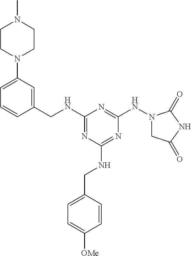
C1(NCC2=CC(N3CCN(C)CC3)=CC=C2)=NC(NCC2=CC=C([OMe])C=C2)=NC(NN2CC(=O)NC2=O)=N1
